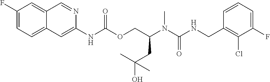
C1=CC(CNC(N(C(COC(NC2=CC3=CC=C(F)C=C3C=N2)=O)CC(O)(C)C)C)=O)=C(Cl)C(F)=C1
